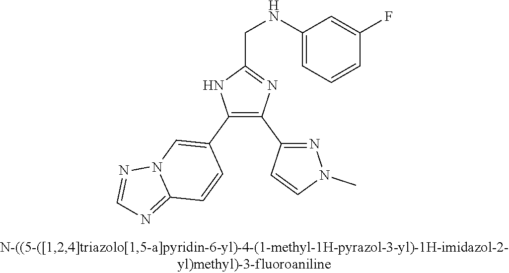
C1(NCC2=NC(C3=NN(C)C=C3)=C(C3=CN4C(=NC=N4)C=C3)N2)=CC=CC(F)=C1
